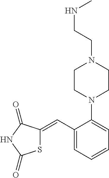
S1C(=CC2=CC=CC=C2N2CCN(CCNC)CC2)C(=O)NC1=O
